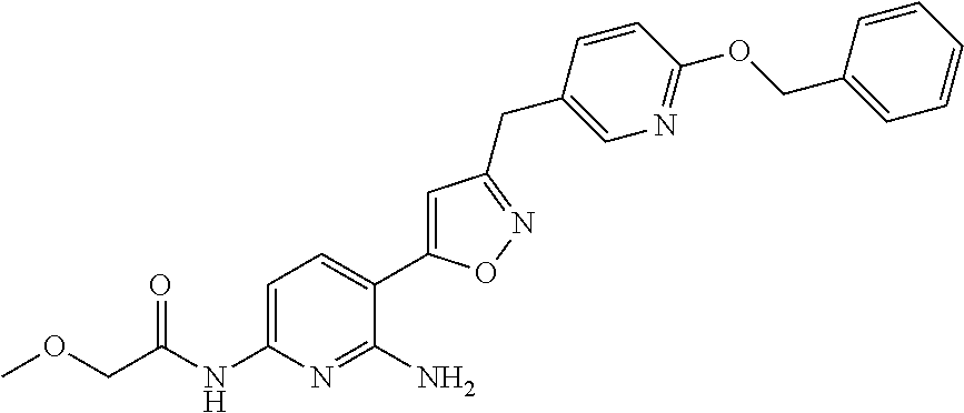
C(OC)C(NC1=CC=C(C2=CC(CC3=CN=C(OCC4=CC=CC=C4)C=C3)=NO2)C(N)=N1)=O
